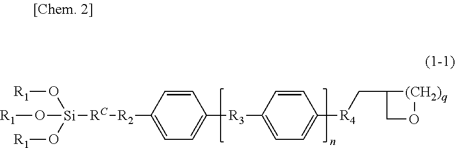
[Si]([RC][R2]C1=CC=C([R3]C2=CC=C([R4]CC3CO[(CH2)q]3)C=C2)C=C1)(O[R1])(O[R1])O[R1]
